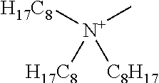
[N+]([H17C8])(C)([H17C8])[C8H17]
